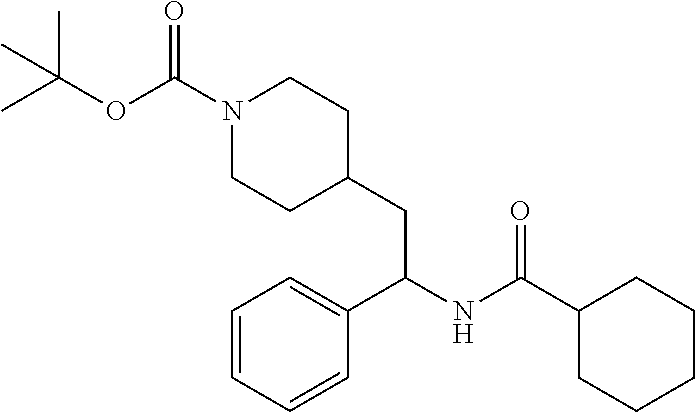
C1=C(C(CC2CCN(C(OC(C)(C)C)=O)CC2)NC(C2CCCCC2)=O)C=CC=C1
